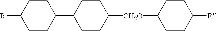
C1([R])CCC(C2CCC([CH2O]C3CCC([R])CC3)CC2)CC1
